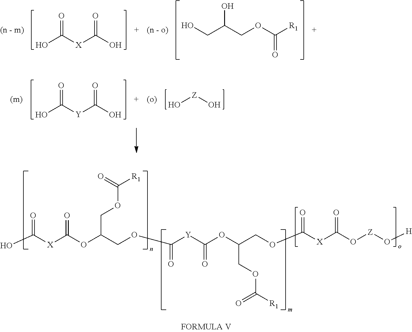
OC(=O)[X]C(=O)O.OCC(O)COC(=O)[R1].OC(=O)[Y]C(=O)O.O[Z]O.OC(=O)[X]C(=O)OC(COC(=O)[R1])COC(=O)[Y]C(=O)OC(COC(=O)[R1])COC(=O)[X]C(=O)O[Z]O[H]
